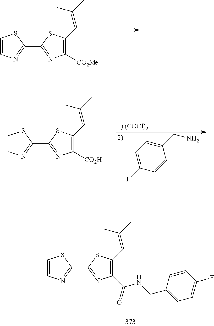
C1=CN=C(C2=NC([CO2Me])=C(C=C(C)C)S2)S1.C1=CN=C(C2=NC(C(NCC3=CC=C(F)C=C3)=O)=C(C=C(C)C)S2)S1.C1=CN=C(C2=NC([CO2H])=C(C=C(C)C)S2)S1.C1=C(F)C=CC(CN)=C1
